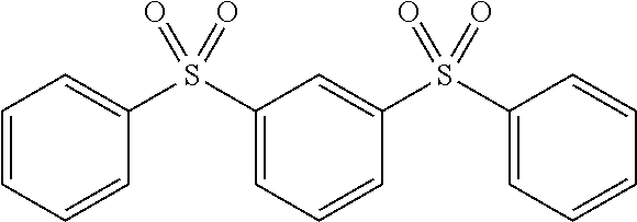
C1(S(C2=CC=CC=C2)(=O)=O)=CC=CC(S(C2=CC=CC=C2)(=O)=O)=C1
